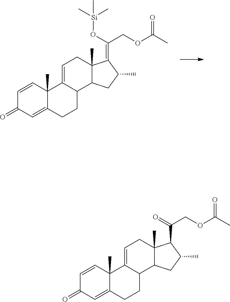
C1=CC2(C)C(=CC1=O)CCC1C2=CCC2(C)C1CC(C)C2=C(O[Si](C)(C)C)COC(C)=O.C1=CC2(C)C(=CC1=O)CCC1C2=CCC2(C)C1CC(C)C2C(=O)COC(C)=O
